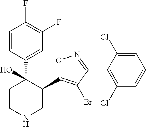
C1=CC(C2(O)CCNCC2C2=C(Br)C(C3=C(Cl)C=CC=C3Cl)=NO2)=CC(F)=C1F
